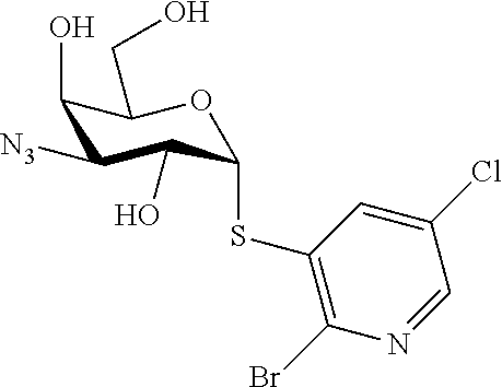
[N3]C1C(O)C(CO)OC(SC2=C(Br)N=CC(Cl)=C2)C1O
